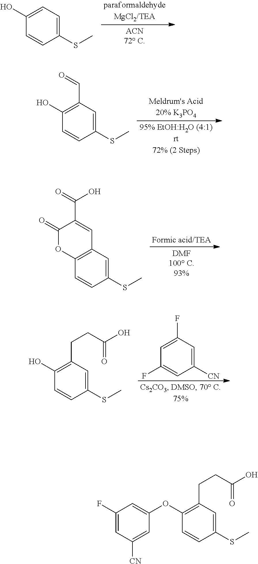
C1(SC)=CC=C(O)C=C1.C1(SC)=CC(C=O)=C(O)C=C1.C1(SC)=CC2=C(C=C1)OC(=O)C(C(=O)O)=C2.C1([CN])=CC(F)=CC(F)=C1.C1(SC)=CC(CCC(O)=O)=C(O)C=C1.C1(SC)=CC(CCC(O)=O)=C(OC2=CC(F)=CC([CN])=C2)C=C1
